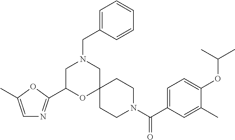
C1(C(N2CCC3(CC2)CN(CC2=CC=CC=C2)CC(C2=NC=C(C)O2)O3)=O)=CC=C(OC(C)C)C(C)=C1
